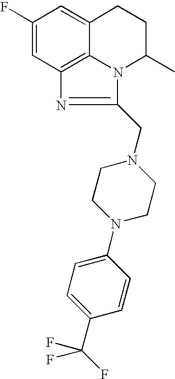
C1(F)=CC2=C3C(=C1)CCC(C)N3C(CN1CCN(C3=CC=C(C(F)(F)F)C=C3)CC1)=N2
